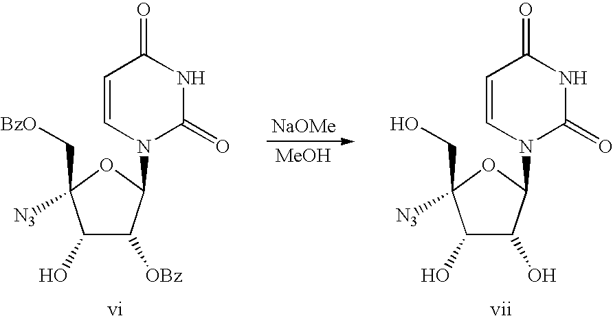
[NaOMe].[MeOH].[vi].C1(O)C([OBz])C(N2C(=O)NC(=O)C=C2)OC1(C[BzO])[N3].[vii].C1(O)C(O)C(N2C(=O)NC(=O)C=C2)OC1(CO)[N3]
